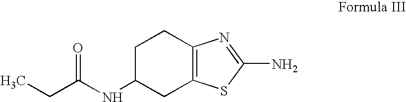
C1C(NC(CC)=O)CC2=C(C1)N=C(N)S2
